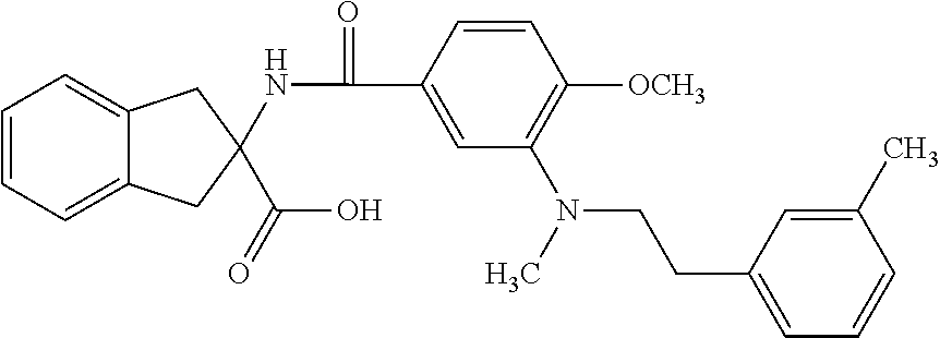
C1=CC(C(=O)NC2(C(O)=O)CC3=CC=CC=C3C2)=CC(N(CCC2=CC=CC(C)=C2)C)=C1[OCH3]
